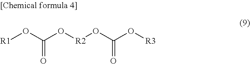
[R1]OC(O[R2]OC(O[R3])=O)=O
